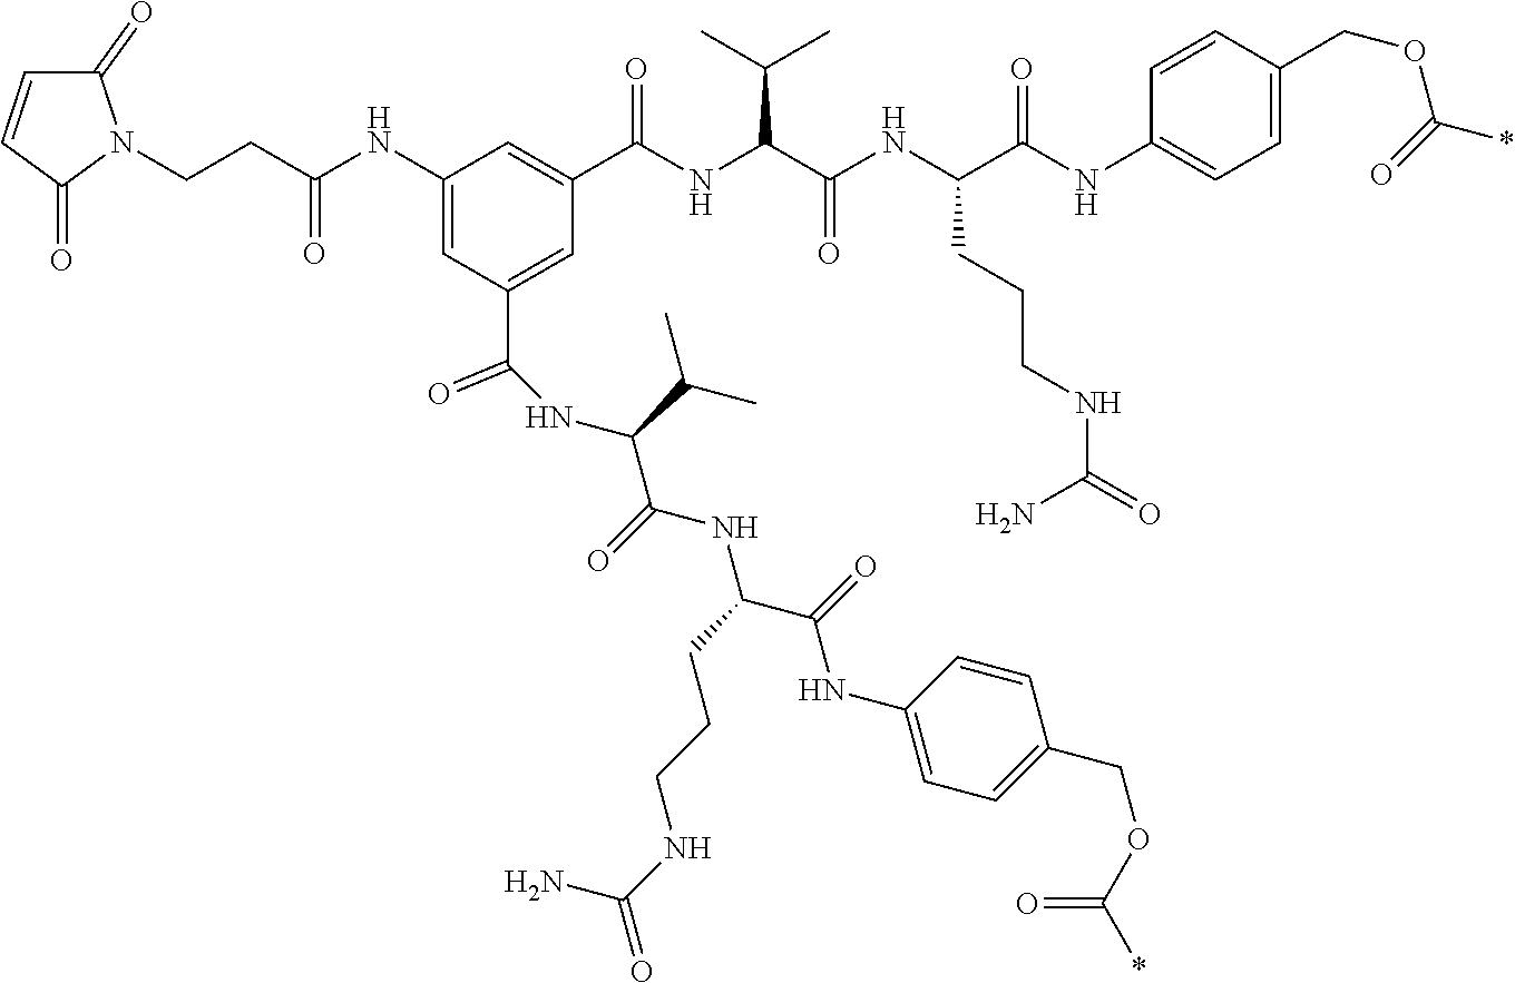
C1=CC(COC(*)=O)=CC=C1NC(C(NC(C(NC(C1=CC(NC(CCN2C(=O)C=CC2=O)=O)=CC(C(=O)NC(C(NC(C(NC2=CC=C(COC(*)=O)C=C2)=O)CCCNC(=O)N)=O)C(C)C)=C1)=O)C(C)C)=O)CCCNC(=O)N)=O
